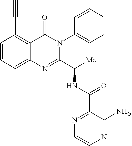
C1=CC=C2C(=C1C#C)C(=O)N(C1=CC=CC=C1)C(C([Me])NC(C1=NC=CN=C1[NH2])=O)=N2
